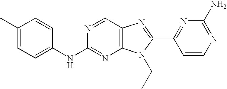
C1(C)=CC=C(NC2=NC3=C(C=N2)N=C(C2=NC(N)=NC=C2)N3CC)C=C1
